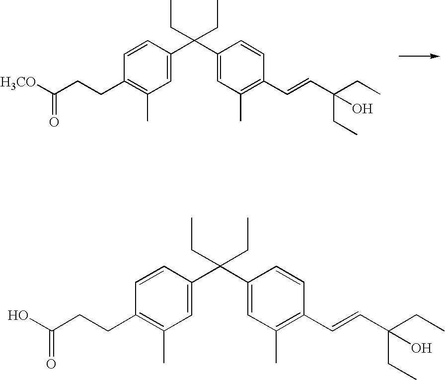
C1=CC(C(C2=CC(C)=C(C=CC(O)(CC)CC)C=C2)(CC)CC)=CC(C)=C1CCC([H3CO])=O.C1=CC(C(C2=CC(C)=C(C=CC(O)(CC)CC)C=C2)(CC)CC)=CC(C)=C1CCC(O)=O
